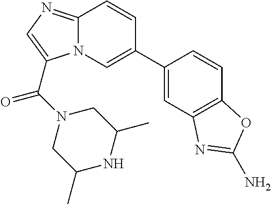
C12=NC=C(C(N3CC(C)NC(C)C3)=O)N1C=C(C1=CC3=C(C=C1)OC(N)=N3)C=C2
